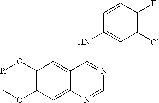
C1(O[R])=C(OC)C=C2C(=C1)C(NC1=CC(Cl)=C(F)C=C1)=NC=N2
